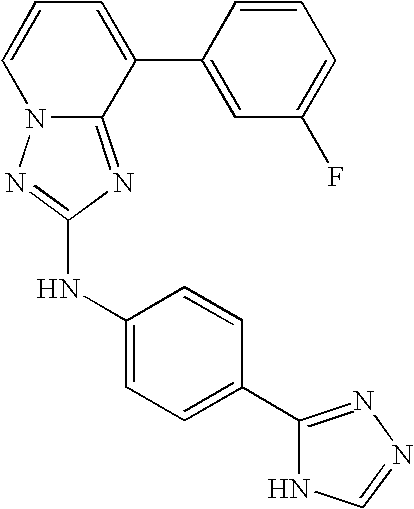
C1=CC=C(C2=CC(F)=CC=C2)C2=NC(NC3=CC=C(C4=NN=CN4)C=C3)=NN12
